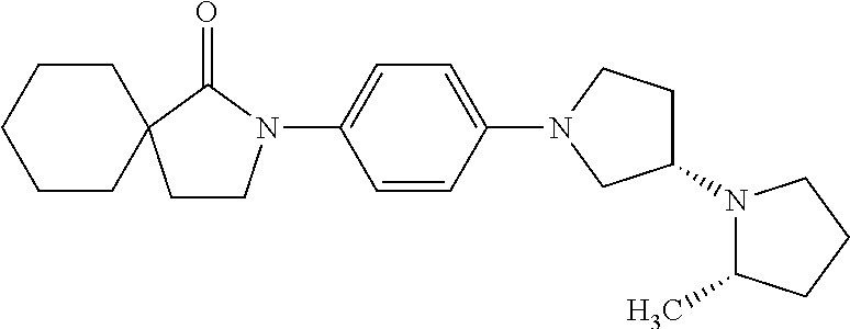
C1CCCCC12CCN(C1=CC=C(N3CC(N4C(C)CCC4)CC3)C=C1)C2=O
